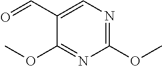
C1(OC)=NC(OC)=NC=C1C=O
